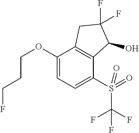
C1(OCCCF)=CC=C(S(C(F)(F)F)(=O)=O)C2=C1CC(F)(F)C2O
